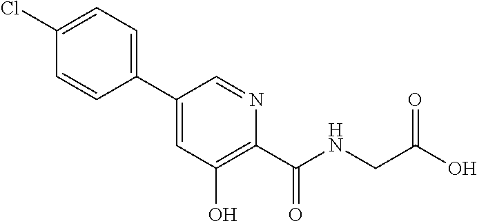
C1(Cl)=CC=C(C2=CC(O)=C(C(=O)NCC(O)=O)N=C2)C=C1
